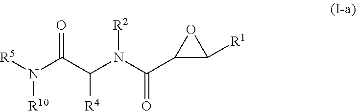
[R5]N(C(C(N(C(C1C([R1])O1)=O)[R2])[R4])=O)[R10]
